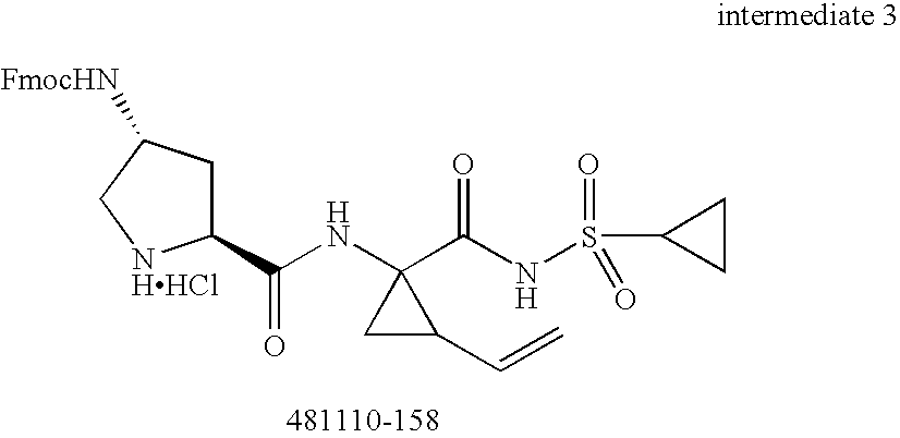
C1(C(NC2(C(NS(=O)(=O)C3CC3)=O)CC2C=C)=O)CC([FmocHN])C[NHHCl]1
